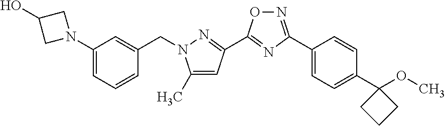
N1(C2=CC=CC(CN3C(C)=CC(C4=NC(C5=CC=C(C6(OC)CCC6)C=C5)=NO4)=N3)=C2)CC(O)C1
